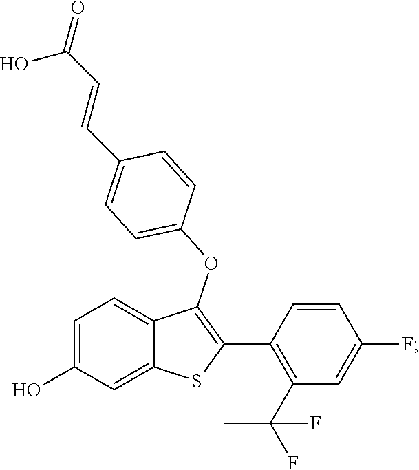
C1=C(O)C=C2C(=C1)C(OC1=CC=C(C=CC(O)=O)C=C1)=C(C1=C(C(C)(F)F)C=C(F)C=C1)S2
